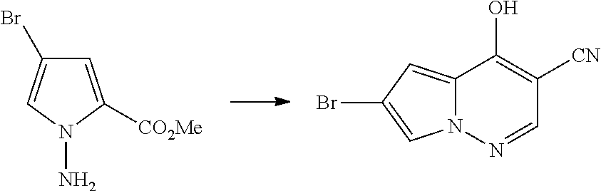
N12C(=CC(Br)=C1)C(O)=C([CN])C=N2.C1=C([CO2Me])N(N)C=C1Br
